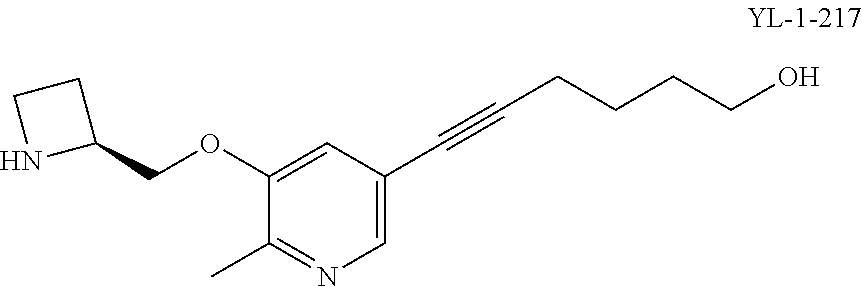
C1=C(C#CCCCCO)C=C(OCC2CCN2)C(C)=N1
